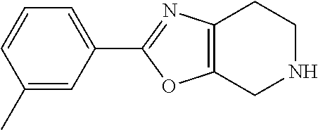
C1(C)=CC(C2=NC3=C(O2)CNCC3)=CC=C1
